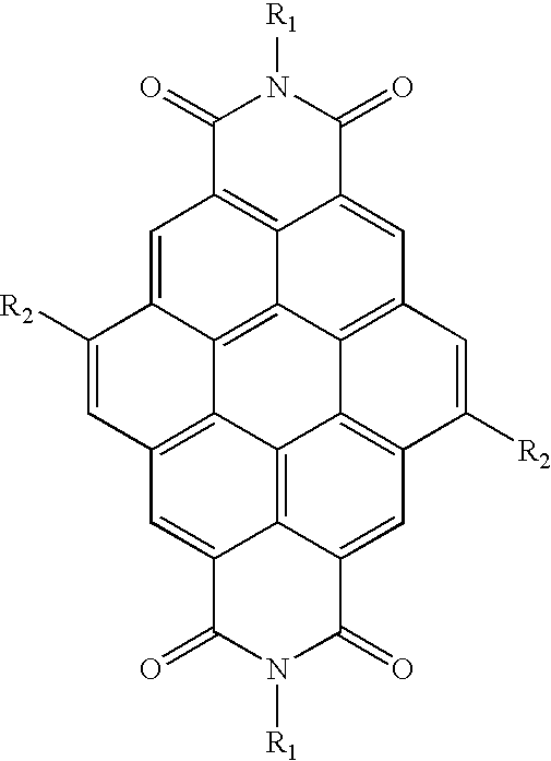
C1(=O)C2=C3C(=CC4=C5C3=C3C(=C2)C([R2])=CC2=C3C3=C6C(=C2)C(=O)N([R1])C(=O)C6=CC(=C53)C([R2])=C4)C(=O)N1[R1]
